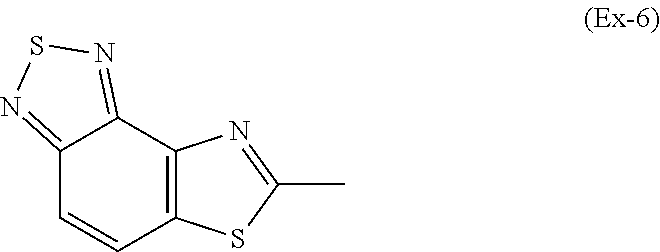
C12=NSN=C1C1=C(C=C2)SC(C)=N1
